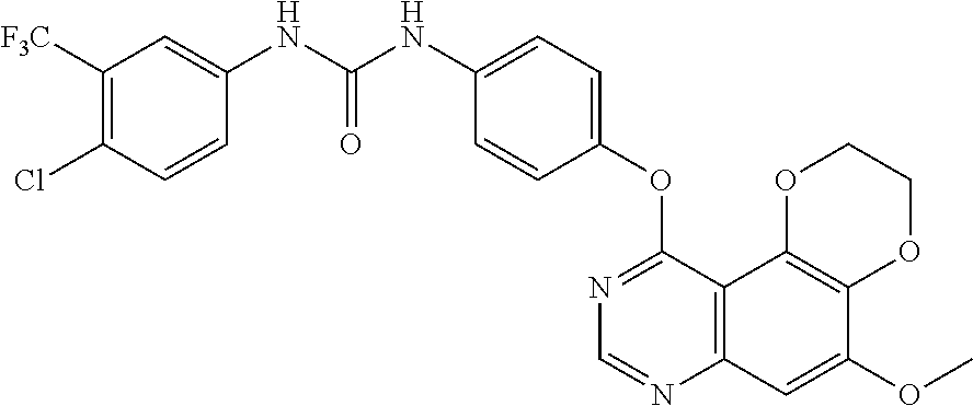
C12=C(C3=C(C=C1OC)N=CN=C3OC1=CC=C(NC(NC3=CC([F3C])=C(Cl)C=C3)=O)C=C1)OCCO2
